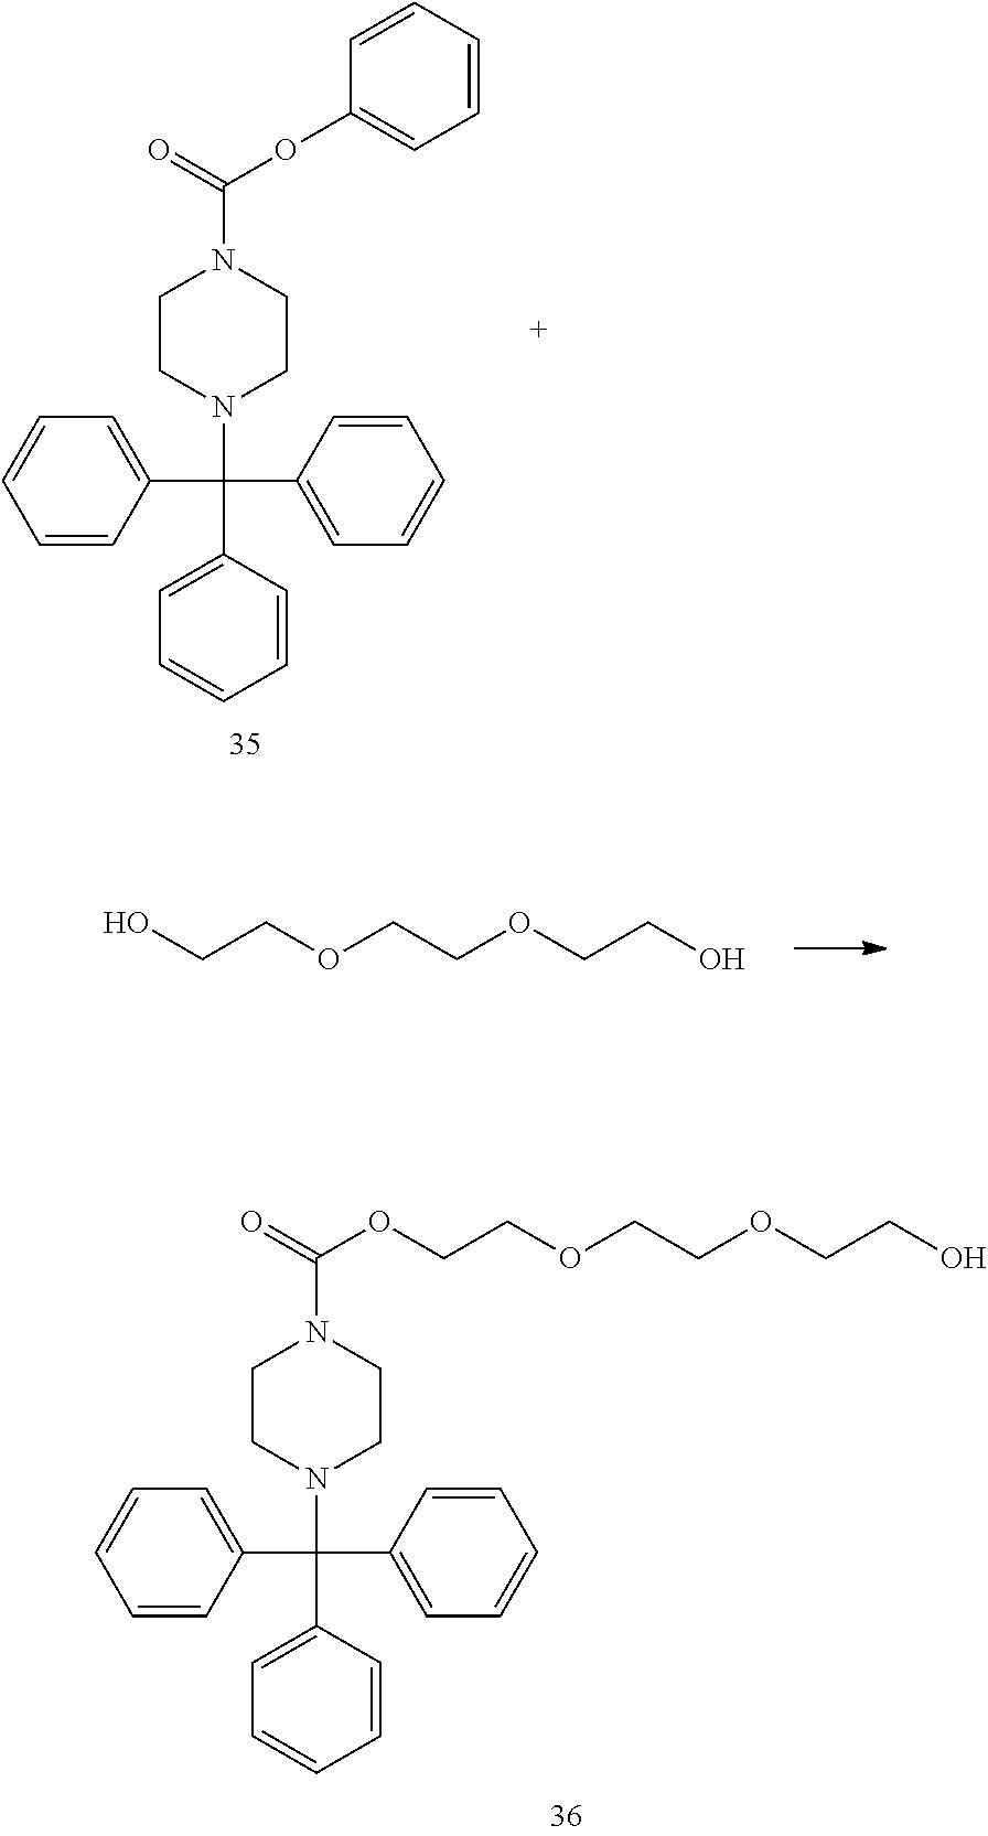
C1=CC=CC(C(N2CCN(C(=O)OC3=CC=CC=C3)CC2)(C2=CC=CC=C2)C2=CC=CC=C2)=C1.OCCOCCOCCO.C1=CC=CC(C(N2CCN(C(=O)OCCOCCOCCO)CC2)(C2=CC=CC=C2)C2=CC=CC=C2)=C1
